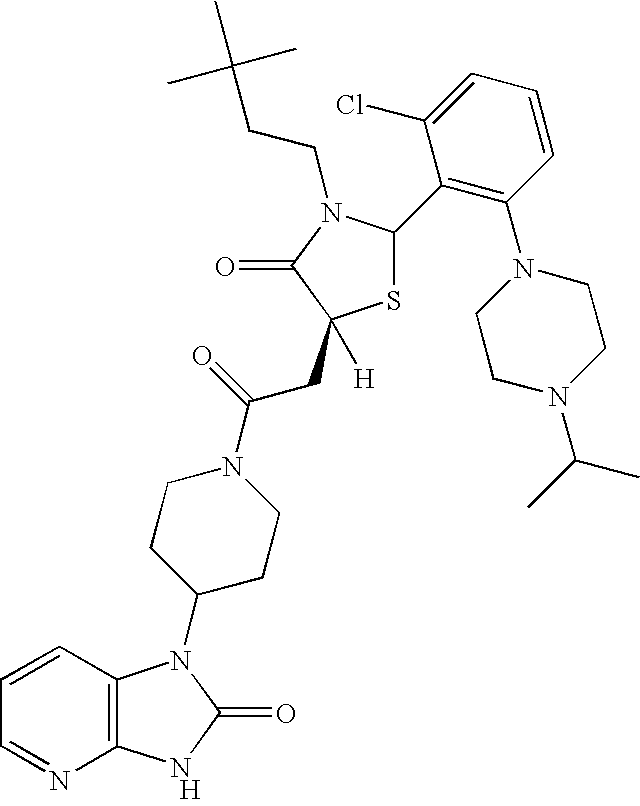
[H].C12=C(C=CC=N1)N(C1CCN(C(=O)CC3([H])SC(C4=C(N5CCN(C(C)C)CC5)C=CC=C4Cl)N(CCC(C)(C)C)C3=O)CC1)C(=O)N2
